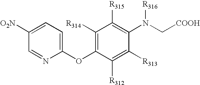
C1([O2N])=CC=C(OC2=C([R314])C([R315])=C(N(C[COOH])[R316])C([R313])=C2[R312])N=C1
